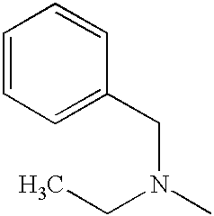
C1=CC=C(CN(C)CC)C=C1
